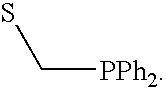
[PPh2]CS
